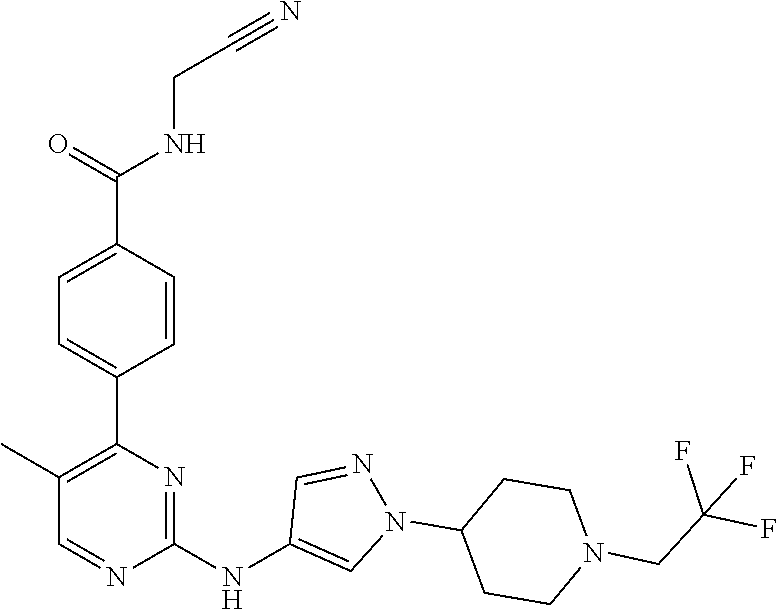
C1(C2=C(C)C=NC(NC3=CN(C4CCN(CC(F)(F)F)CC4)N=C3)=N2)=CC=C(C(NCC#N)=O)C=C1
